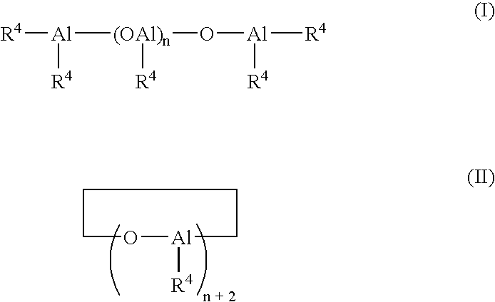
C(O[Al](CC)[R4])C.[R4][Al]([(OAl)n](O[Al]([R4])[R4])[R4])[R4]
